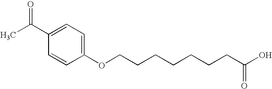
C1=C(C(C)=O)C=CC(OCCCCCCCC(O)=O)=C1
